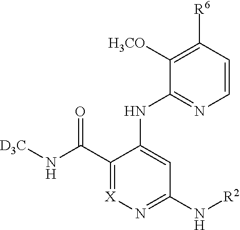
C1([R6])=C([H3CO])C(NC2=CC(N[R2])=N[X]=C2C(N[D3C])=O)=NC=C1
